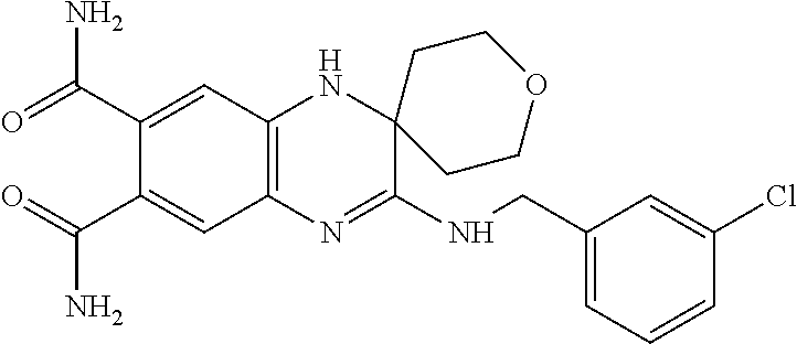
C1(C(N)=O)=CC2=C(C=C1C(N)=O)N=C(NCC1=CC=CC(Cl)=C1)C1(N2)CCOCC1
